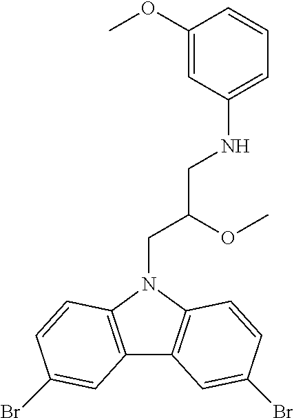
C12=C(N(CC(CNC3=CC=CC(OC)=C3)OC)C3=C1C=C(Br)C=C3)C=CC(Br)=C2
